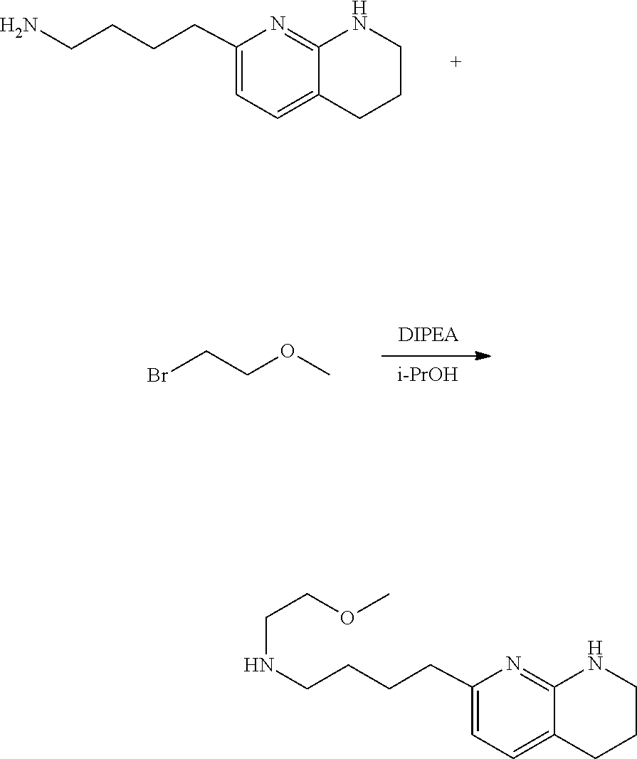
C1=C2C(=NC(CCCCN)=C1)NCCC2.BrCCOC.[i-PrOH].O(C)CCNCCCCC1=CC=C2C(=N1)NCCC2
